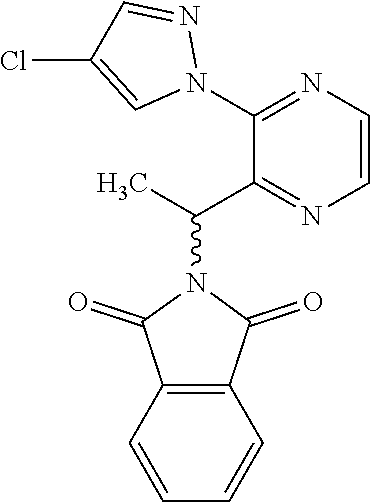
C1(C(C)N2C(=O)C3=C(C2=O)C=CC=C3)=NC=CN=C1N1N=CC(Cl)=C1
